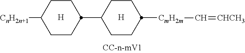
C1C(C2CCC([CnH2n+1])CC2)CCC([CmH2m]C=[CHCH3])C1
